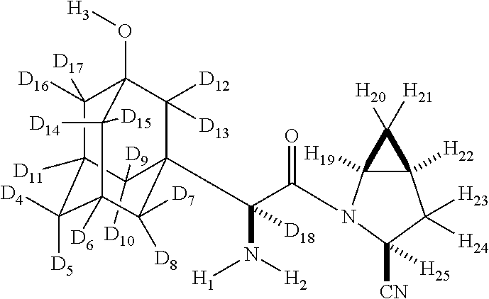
C1([D16])([D17])C2([D11])C([D5])([D4])C3([D6])C([D14])([D15])C1(O[H3])C([D12])([D13])C(C(N([H1])[H2])(C(=O)N1C4([H19])C([H22])(C([H23])([H24])C1([H25])[CN])C4([H20])[H21])[D18])(C2([D9])[D10])C3([D8])[D7]
